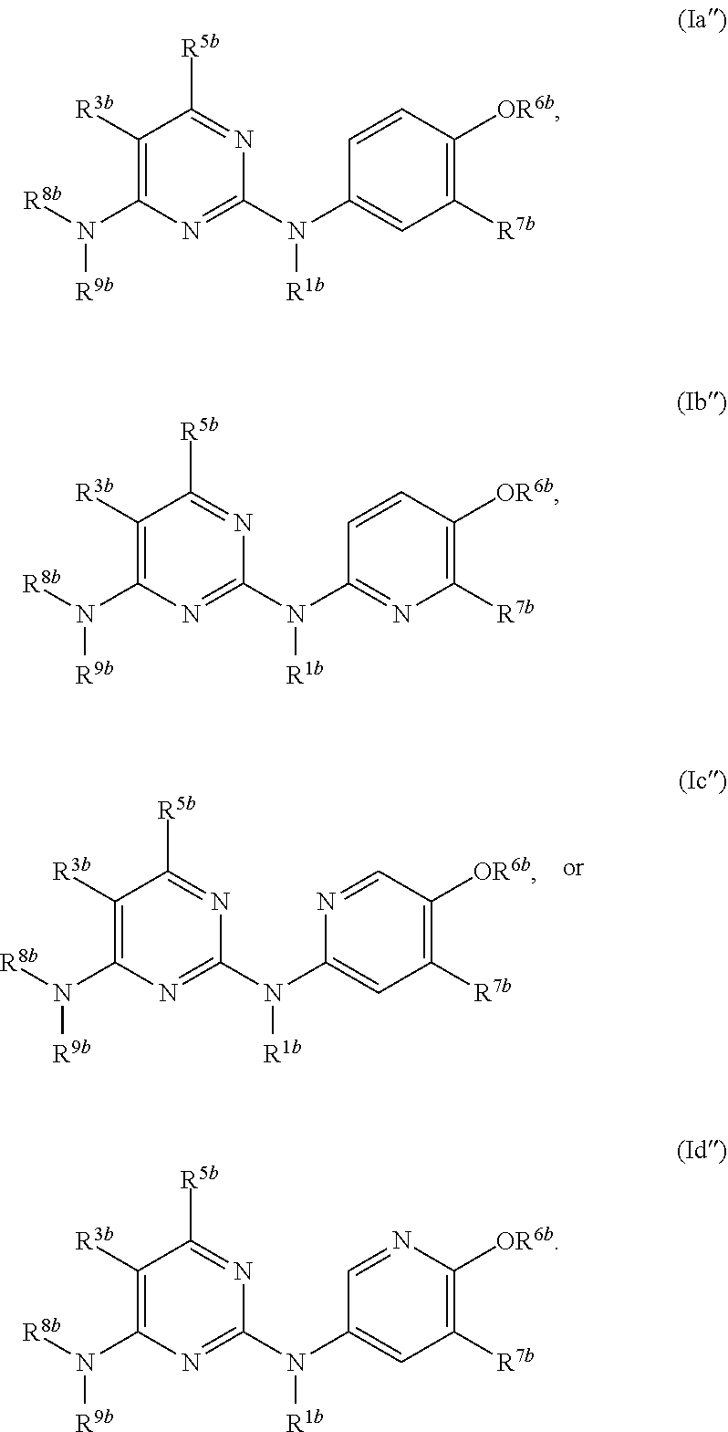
C1([R3b])=C(N([R8b])[R9b])N=C(N(C2=CC([R7b])=C([OR6b])C=N2)[R1b])N=C1[R5b].C1([R3b])=C(N([R8b])[R9b])N=C(N(C2=CC([R7b])=C([OR6b])C=C2)[R1b])N=C1[R5b].C1([R3b])=C(N([R8b])[R9b])N=C(N(C2=NC([R7b])=C([OR6b])C=C2)[R1b])N=C1[R5b].C1([R3b])=C(N([R8b])[R9b])N=C(N(C2=CC([R7b])=C([OR6b])N=C2)[R1b])N=C1[R5b]
